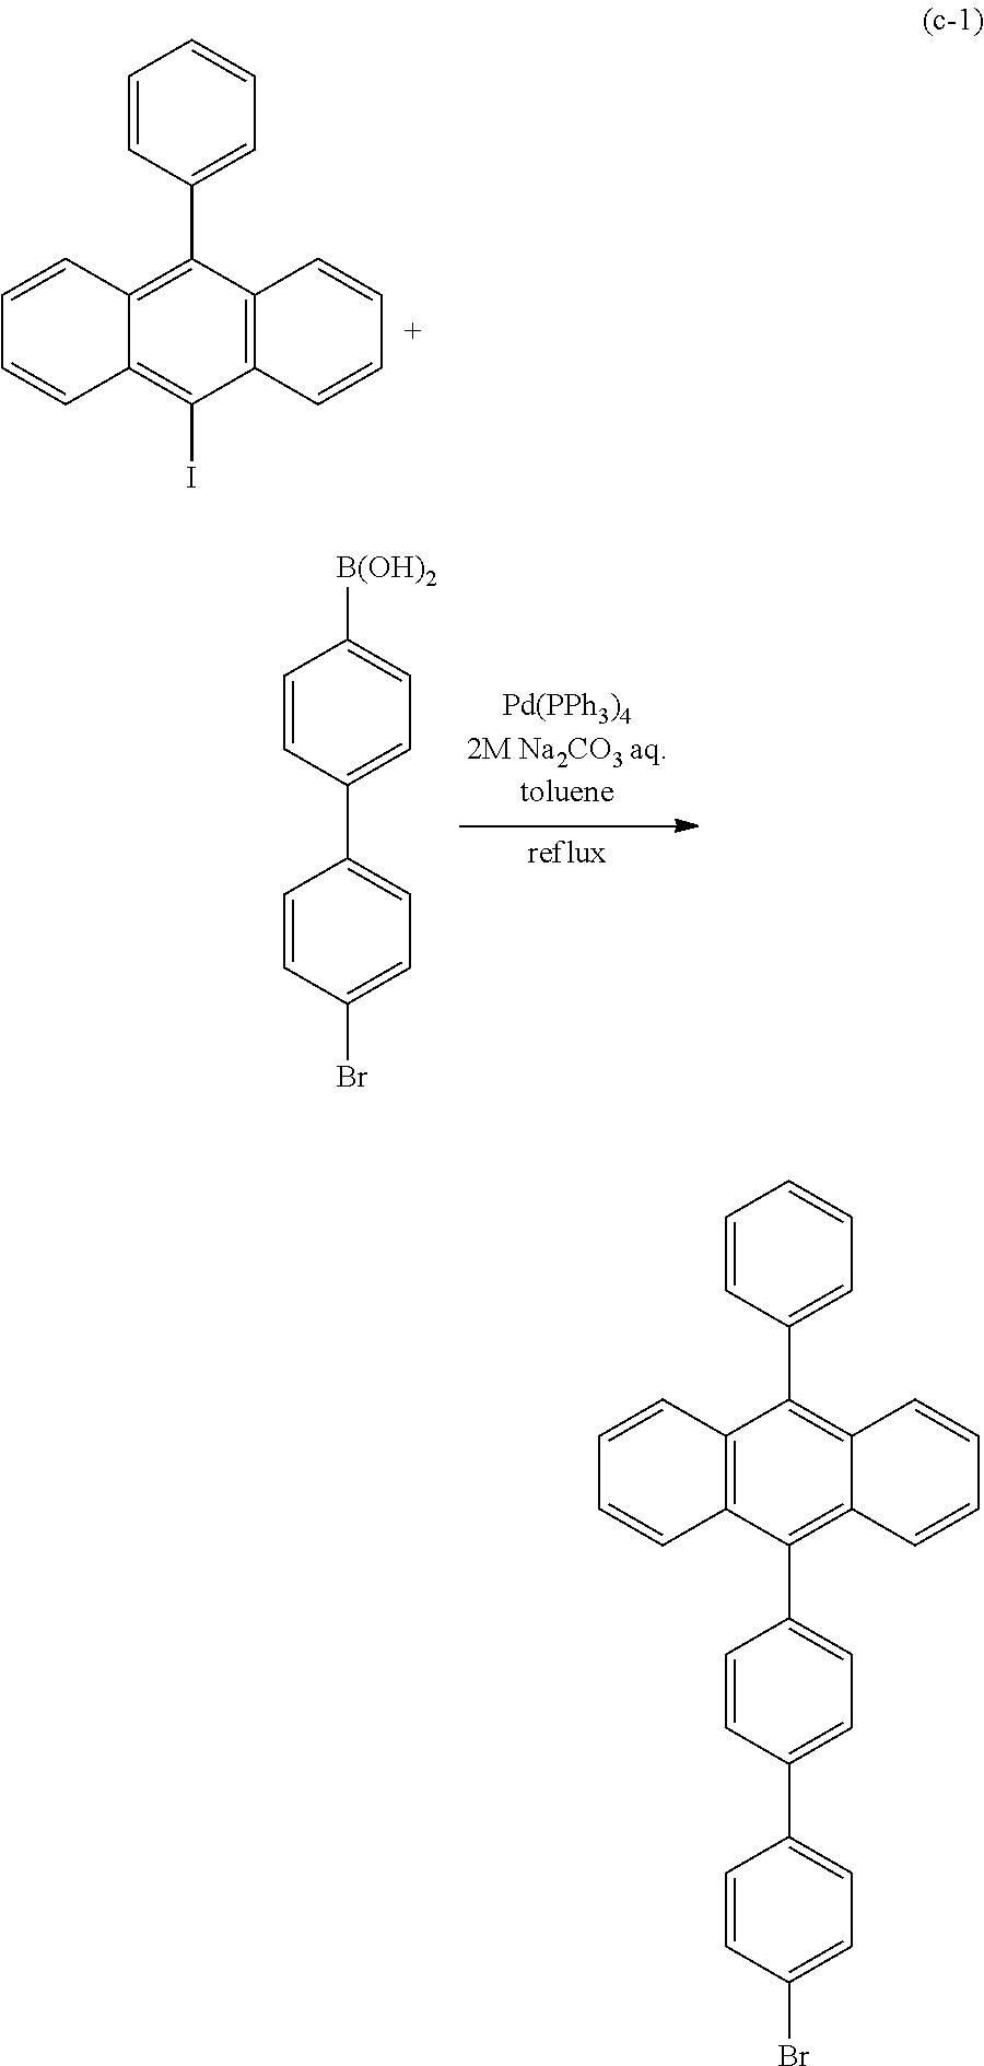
C1=CC(C2=C3C(=C(I)C4=C2C=CC=C4)C=CC=C3)=CC=C1.C1=CC(C2=CC=C(Br)C=C2)=CC=C1[B(OH)2].C1=CC(C2=C3C(=C(C4=CC=C(C5=CC=C(Br)C=C5)C=C4)C4=C2C=CC=C4)C=CC=C3)=CC=C1
